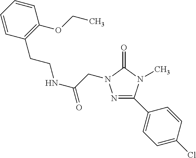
C(=O)(CN1N=C(C2=CC=C(Cl)C=C2)N(C)C1=O)NCCC1=C(OCC)C=CC=C1
